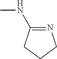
N1=C(NC)CCC1
